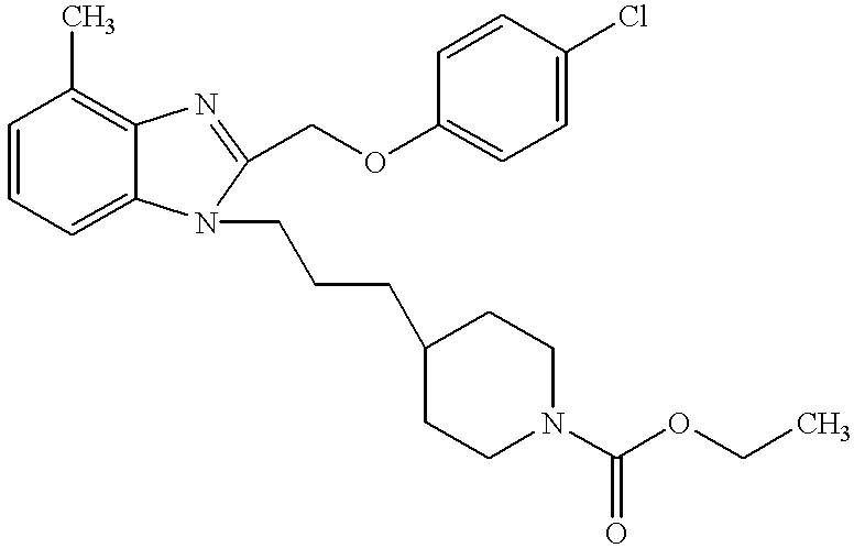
C1=CC=C2C(=C1C)N=C(COC1=CC=C(Cl)C=C1)N2CCCC1CCN(C(OCC)=O)CC1
